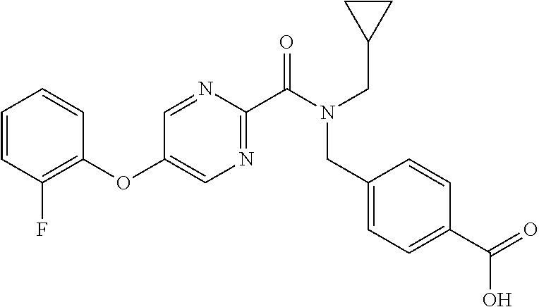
C1(OC2=CN=C(C(N(CC3CC3)CC3=CC=C(C(=O)O)C=C3)=O)N=C2)=C(F)C=CC=C1
